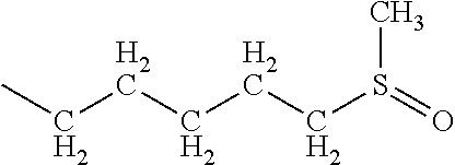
C(CCS(=O)C)CCC
